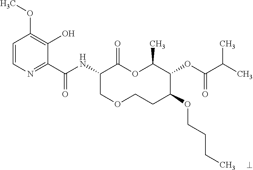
C1(C(NC2COCCC(OCCCC)C(OC(=O)C(C)C)C(C)OC2=O)=O)=NC=CC(OC)=C1O
